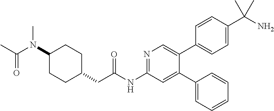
C1(C2=CC(NC(CC3CCC(N(C(=O)C)C)CC3)=O)=NC=C2C2=CC=C(C(N)(C)C)C=C2)=CC=CC=C1
